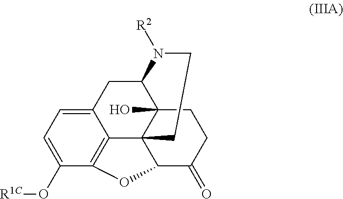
C12CC3=CC=C(O[R1C])C4=C3C3(C1(O)CCC(=O)C3O4)CCN2[R2]
